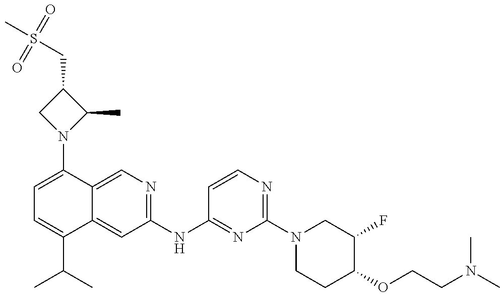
C1=C(N2C(C)C(CS(C)(=O)=O)C2)C2=CN=C(NC3=NC(N4CCC(OCCN(C)C)C(F)C4)=NC=C3)C=C2C(C(C)C)=C1
